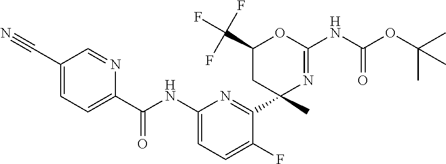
N1=C(C2(C)CC(C(F)(F)F)OC(NC(OC(C)(C)C)=O)=N2)C(F)=CC=C1NC(C1=CC=C(C#N)C=N1)=O
